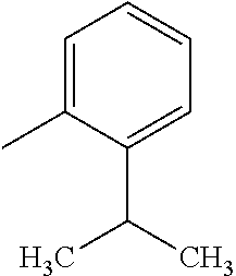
C1=C(C)C(C(C)C)=CC=C1
